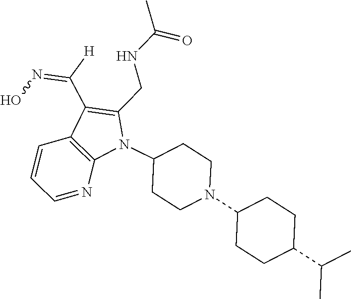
N1(C2CCN(C3CCC(C(C)C)CC3)CC2)C(CNC(C)=O)=C(C([H])=NO)C2=C1N=CC=C2
